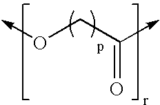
C<-C(CO->C)=O
